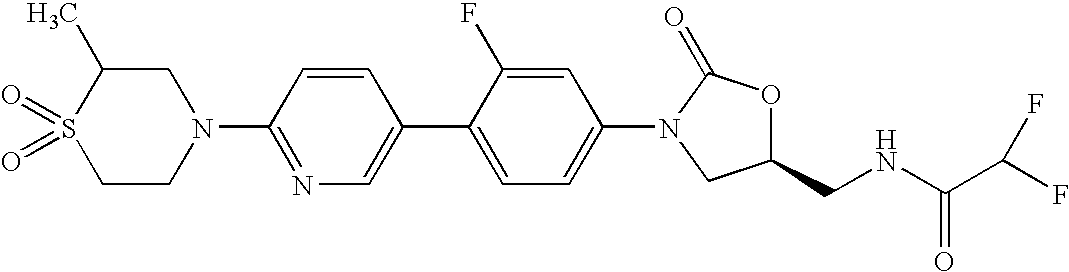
C1CN(C2=NC=C(C3=CC=C(N4C(=O)OC(CNC(C(F)F)=O)C4)C=C3F)C=C2)CC(C)S1(=O)=O
